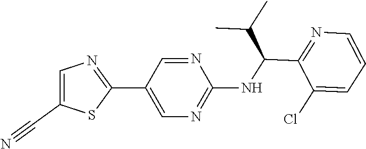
C1(C2=CN=C(NC(C3=NC=CC=C3Cl)C(C)C)N=C2)=NC=C(C#N)S1
